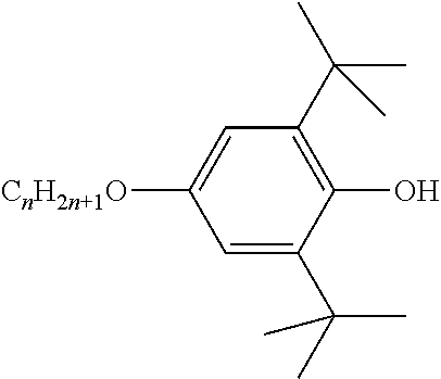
C1([CnH2n+1O])=CC(C(C)(C)C)=C(O)C(C(C)(C)C)=C1
